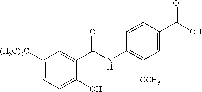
C1(O)=CC=C([(H3C)3C])C=C1C(NC1=C([OCH3])C=C(C(O)=O)C=C1)=O
